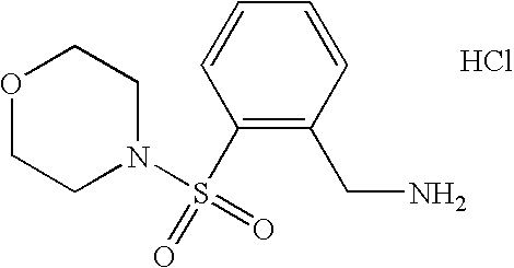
C1(S(N2CCOCC2)(=O)=O)=C(CN)C=CC=C1.Cl
